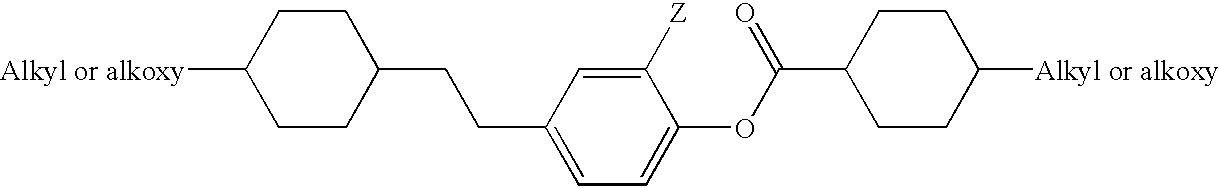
C1([Alkyl or alkoxy])CCC(CCC2=CC=C(OC(C3CCC([Alkyl or alkoxy])CC3)=O)C([Z])=C2)CC1
